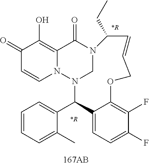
C1(=O)C=CN2C(=C1O)C(=O)N1CN2C(C2=CC=CC=C2C)C2=CC=C(F)C(F)=C2OCC=CC1CC.[*R].[*R]
